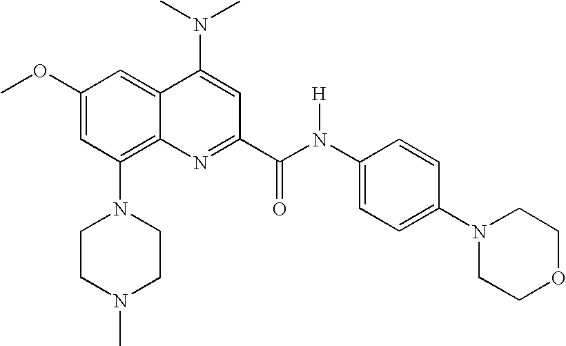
C1(OC)=CC(N2CCN(C)CC2)=C2C(=C1)C(N(C)C)=CC(C(=O)N(C1=CC=C(N3CCOCC3)C=C1)[H])=N2
